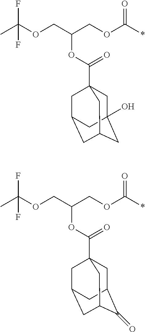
CC(OCC(OC(=O)C12CC3(O)CC(CC(C1)C3)C2)COC(=O)*)(F)F.CC(OCC(OC(=O)C12CC3C(=O)C(CC(C1)C3)C2)COC(=O)*)(F)F
